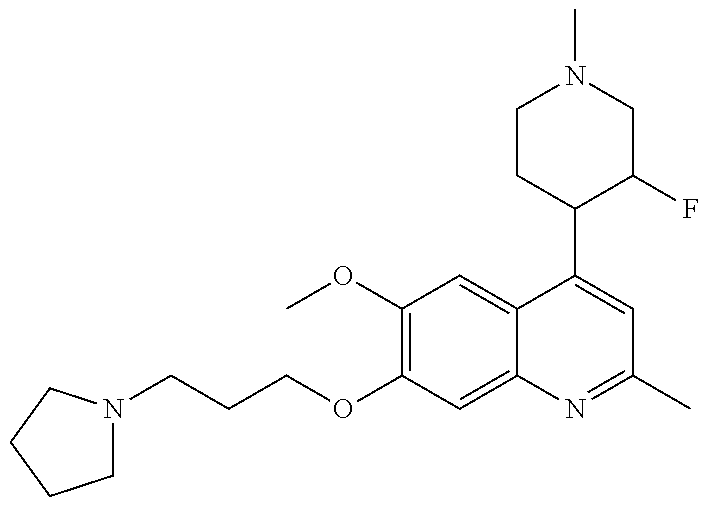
C(OC1=C(OC)C=C2C(=C1)N=C(C)C=C2C1C(F)CN(C)CC1)CCN1CCCC1
